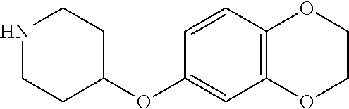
N1CCC(OC2=CC3=C(C=C2)OCCO3)CC1
